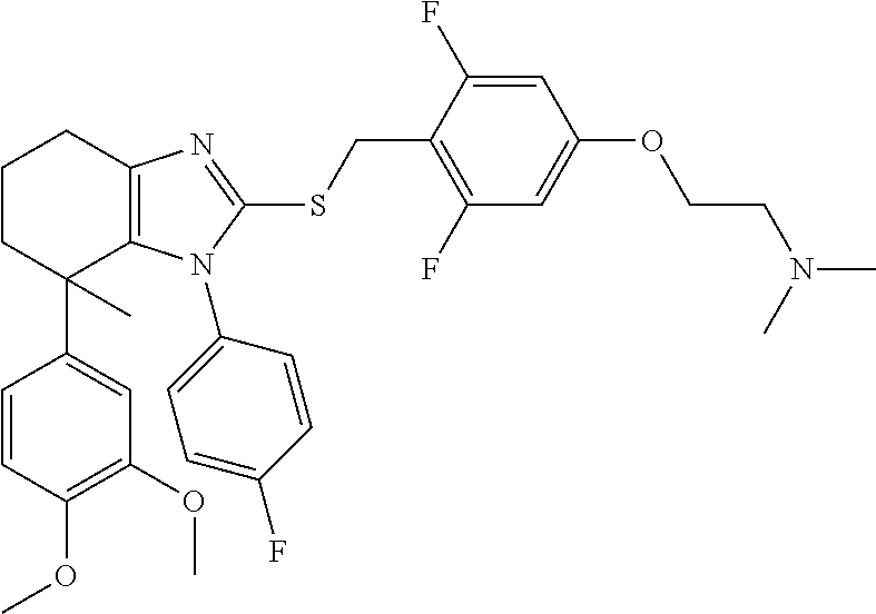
C1(OC)=C(OC)C=CC(C2(C)C3=C(CCC2)N=C(SCC2=C(F)C=C(OCCN(C)C)C=C2F)N3C2=CC=C(F)C=C2)=C1
